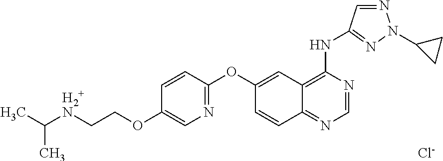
[Cl-].C([H2+N]CCOC1=CN=C(OC2=CC3=C(NC4=NN(C5CC5)N=C4)N=CN=C3C=C2)C=C1)(C)C
